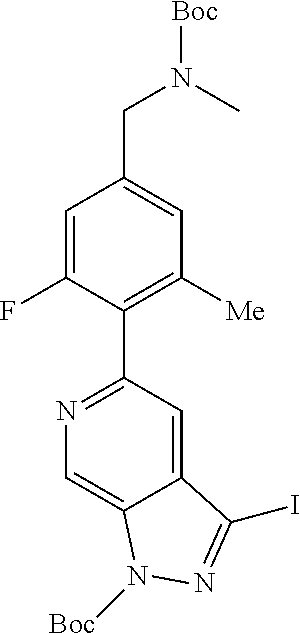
C(N([Boc])C)C1=CC([Me])=C(C2=NC=C3C(=C2)C(I)=NN3[Boc])C(F)=C1
